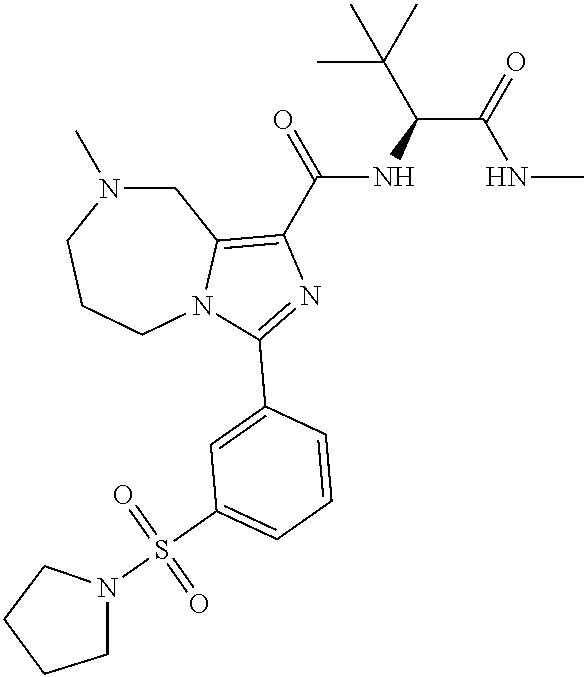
C1N(C)CCCN2C1=C(C(=O)NC(C(NC)=O)C(C)(C)C)N=C2C1=CC(S(N2CCCC2)(=O)=O)=CC=C1
